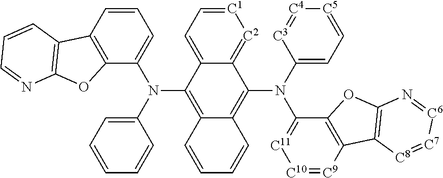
C1=CC2=C(C(N(C3=C4C(=C(N(C5=[C11][C10]=[C9]C6=C5OC5=C6[C8]=[C7][C6]=N5)C5=CC=[C5][C4]=[C3]5)C5=[C2][C1]=CC=C35)C=CC=C4)C3=CC=CC=C3)=C1)OC1=C2C=CC=N1
